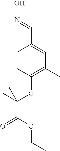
C1=CC(OC(C(=O)OCC)(C)C)=C(C)C=C1C=NO
